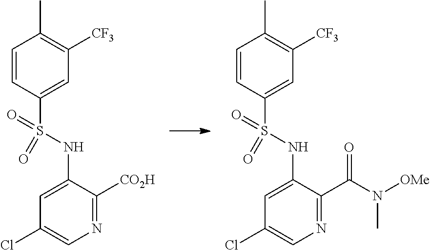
C1=CC(S(NC2=CC(Cl)=CN=C2[CO2H])(=O)=O)=CC([CF3])=C1C.C1=CC(S(NC2=CC(Cl)=CN=C2C(N([OMe])C)=O)(=O)=O)=CC([CF3])=C1C
